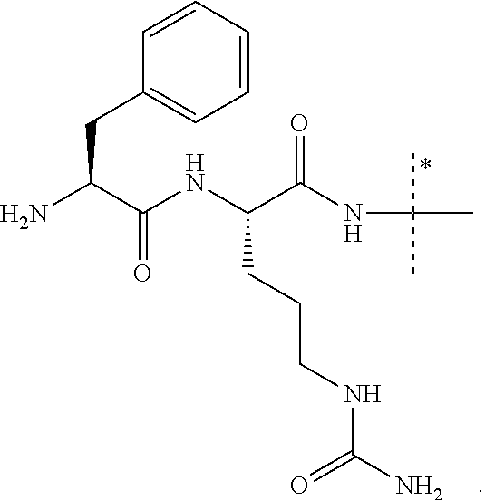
NC(C(NC(C(NC(C)(C)C)=O)CCCNC(=O)N)=O)CC1=CC=CC=C1
